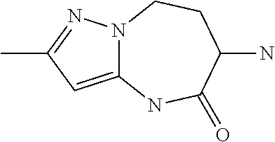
C12=CC(C)=NN1CCC(N)C(=O)N2
